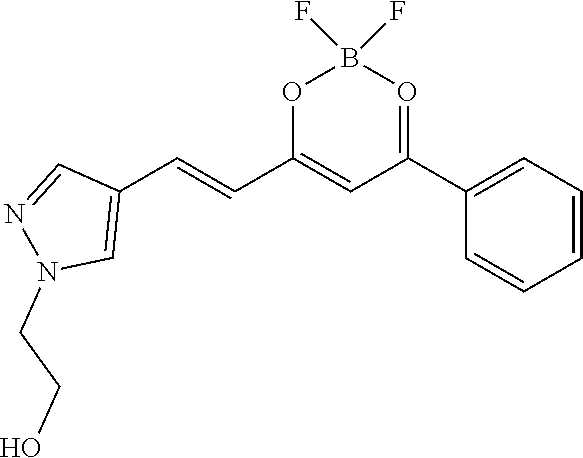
O1C(C=CC2=CN(CCO)N=C2)=CC(C2=CC=CC=C2)=OB1(F)F
